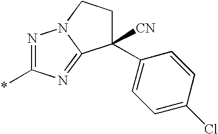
C1([CN])(C2=CC=C(Cl)C=C2)CCN2C1=NC(*)=N2
